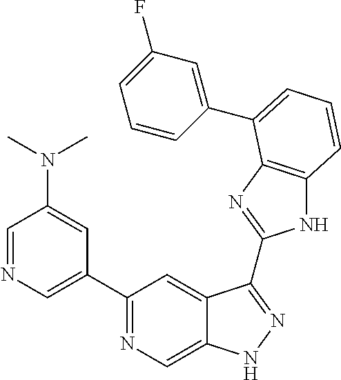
C1=NC=C(C2=NC=C3C(=C2)C(C2=NC4=C(N2)C=CC=C4C2=CC(F)=CC=C2)=NN3)C=C1N(C)C
